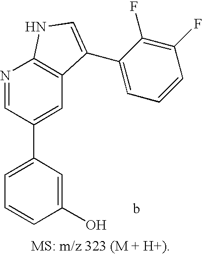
C1=C(C2=CC3=C(N=C2)NC=C3C2=CC=CC(F)=C2F)C=C(O)C=C1
